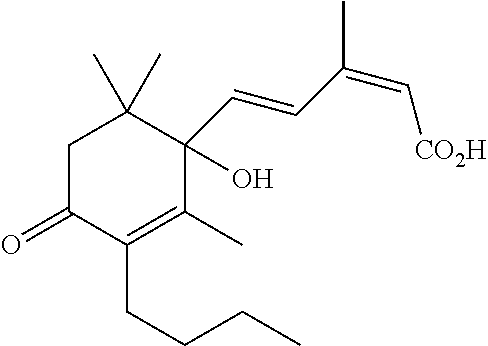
C1C(=O)C(CCCC)=C(C)C(O)(C=CC(=C[CO2H])C)C1(C)C
